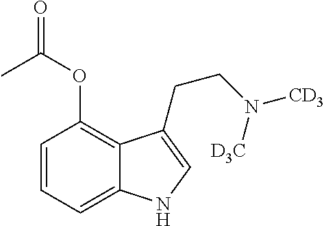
C1=CC=C2C(=C1OC(C)=O)C(CCN([D3C])[CD3])=CN2
